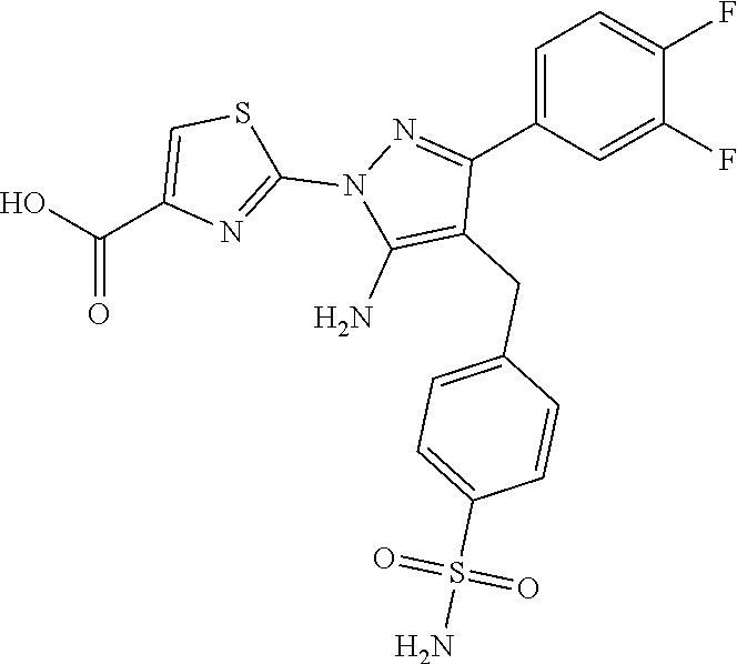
C1=C(C2=NN(C3=NC(C(=O)O)=CS3)C(N)=C2CC2=CC=C(S(N)(=O)=O)C=C2)C=C(F)C(F)=C1
